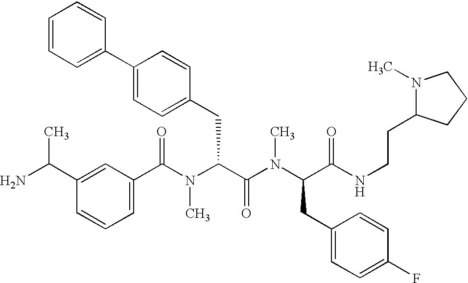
C1(C(N(C(C(N(C(C(NCCC2N(C)CCC2)=O)CC2=CC=C(F)C=C2)C)=O)CC2=CC=C(C3=CC=CC=C3)C=C2)C)=O)=CC=CC(C(N)C)=C1
